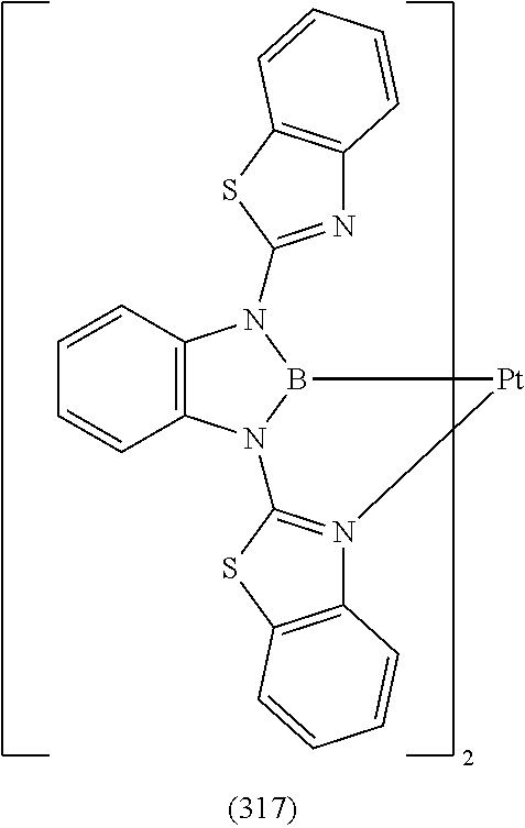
C12=C(N3B(N1C1=NC4=C(S1)C=CC=C4)[Pt]N1=C3SC3=C1C=CC=C3)C=CC=C2
